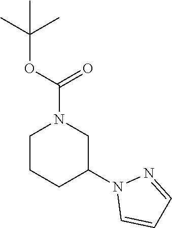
C1CCC(N2C=CC=N2)CN1C(OC(C)(C)C)=O
